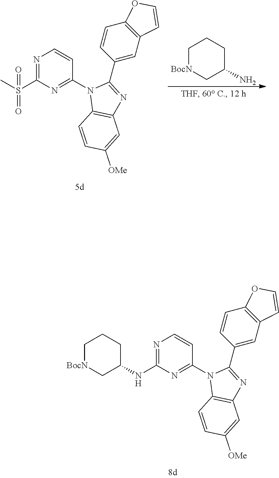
N1=C(NC2CCC[BocN]C2)N=C(N2C3=C(N=C2C2=CC4=C(C=C2)OC=C4)C=C([OMe])C=C3)C=C1.C1[BocN]CC(N)CC1.N1=C(S(C)(=O)=O)N=C(N2C3=C(N=C2C2=CC4=C(C=C2)OC=C4)C=C([OMe])C=C3)C=C1
